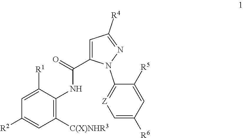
C1=C([R2])C=C([R1])C(NC(=O)C2=CC([R4])=NN2C2=[Z]C=C([R6])C=C2[R5])=C1[C(X)NHR3]
